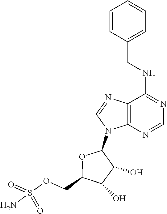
N(C1=NC=NC2=C1N=CN2C1OC(COS(=O)(N)=O)C(O)C1O)CC1=CC=CC=C1
